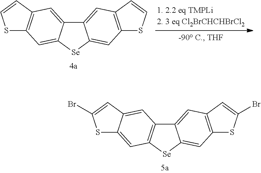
C12=CC3=C(C=C1[Se]C1=CC4=C(C=C21)C=CS4)SC=C3.C12=CC3=C(C=C1[Se]C1=C2C=C2C(=C1)SC(Br)=C2)SC(Br)=C3
